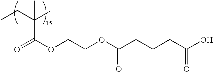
O=C(OCCOC(CCCC(O)=O)=O)C(CC)(C)C
